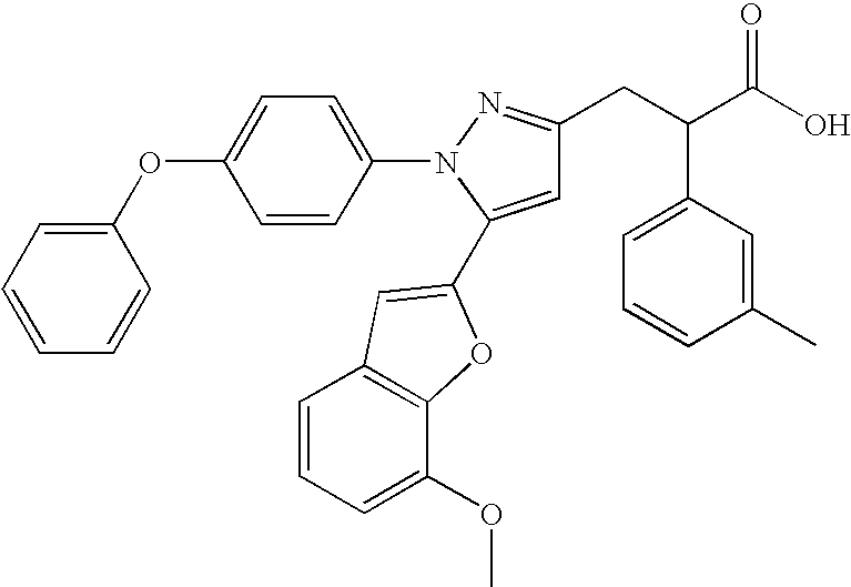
C(C(O)=O)(CC1=NN(C2=CC=C(OC3=CC=CC=C3)C=C2)C(C2=CC3=C(C(OC)=CC=C3)O2)=C1)C1=CC=CC(C)=C1
